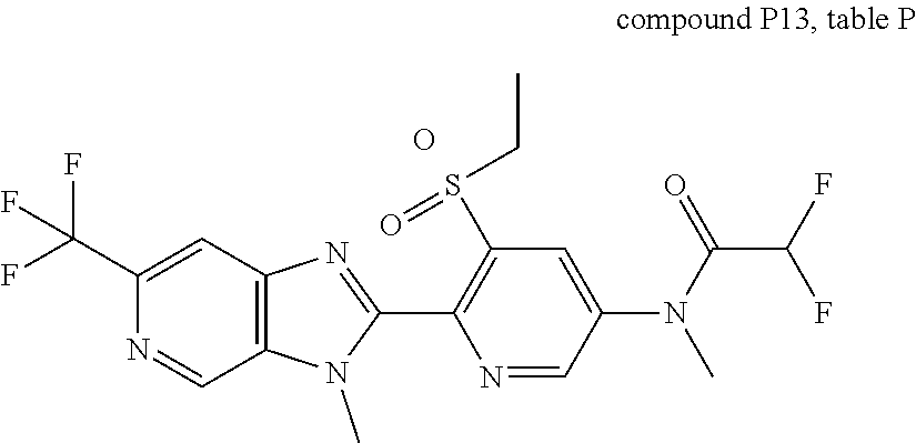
C1(C(F)(F)F)=CC2=C(C=N1)N(C)C(C1=C(S(CC)=O)C=C(N(C(=O)C(F)F)C)C=N1)=N2.O
